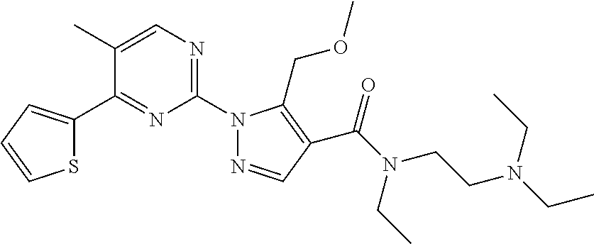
C1=C(C)C(C2=CC=CS2)=NC(N2N=CC(C(N(CC)CCN(CC)CC)=O)=C2COC)=N1
